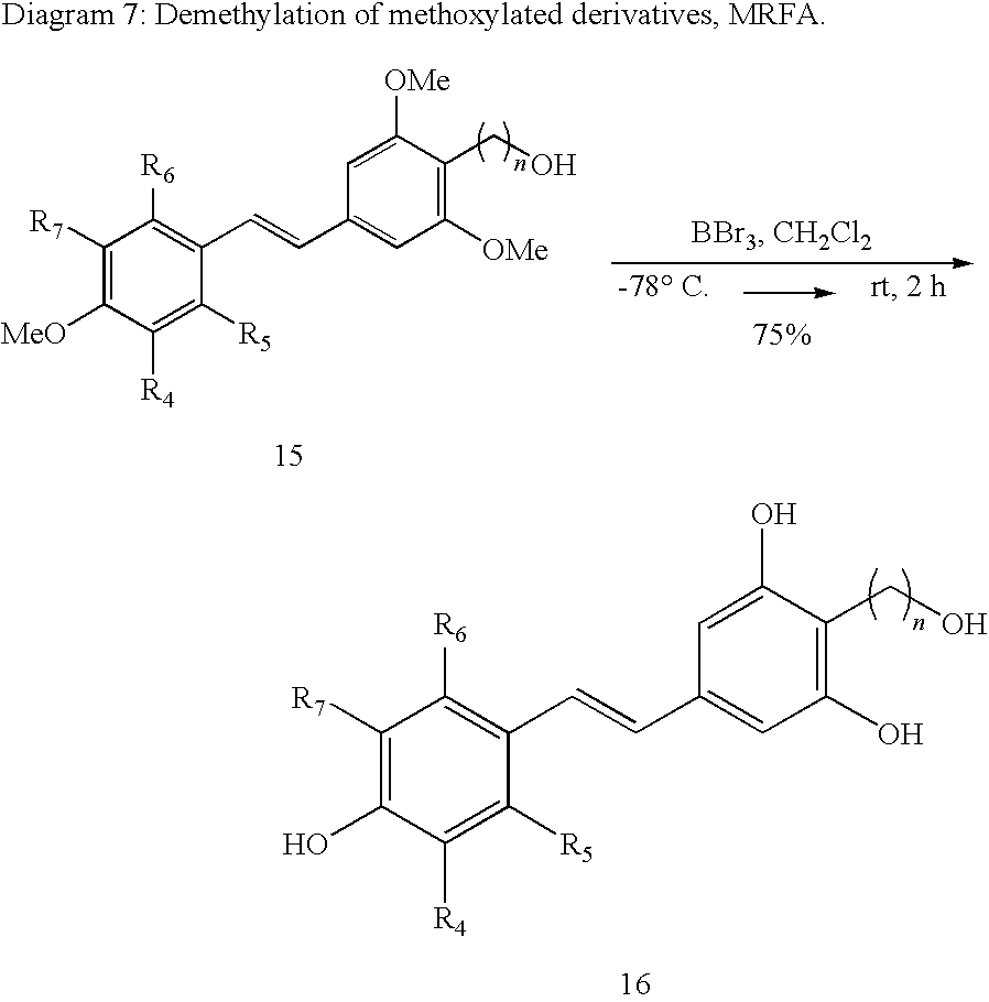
C1([R7])=C(O)C([R4])=C([R5])C(C=CC2=CC(O)=C(CO)C(O)=C2)=C1[R6].C1([R7])=C([MeO])C([R4])=C([R5])C(C=CC2=CC([OMe])=C(CO)C([OMe])=C2)=C1[R6]
